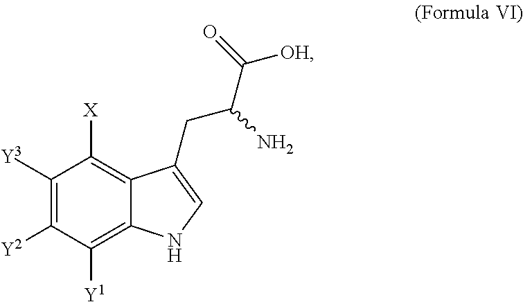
C12=C([Y1])C([Y2])=C([Y3])C([X])=C1C(CC(C(=O)[OH])N)=CN2
